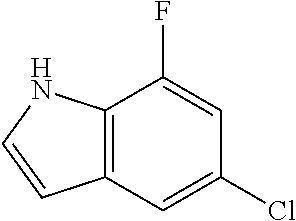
C12=C(C=C(Cl)C=C1F)C=CN2
